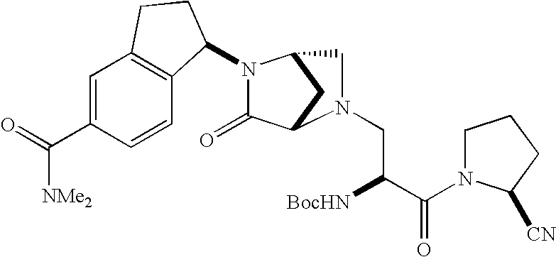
C1=C(C(=O)[NMe2])C=CC2=C1CCC2N1C(=O)C2CC1CN2CC([BocHN])C(=O)N1CCCC1[CN]
